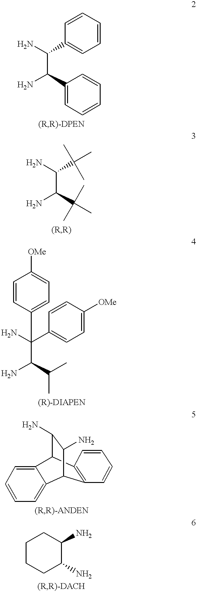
NC(C1=CC=CC=C1)C(N)C1=CC=CC=C1.NC(C(C)(C)C)C(N)C(C)(C)C.NC(C(N)C(C)C)(C1=CC=C([OMe])C=C1)C1=CC=C([OMe])C=C1.C12=C(C3C(N)C(N)C1C1=CC=CC=C31)C=CC=C2.C1CCC(N)C(N)C1
